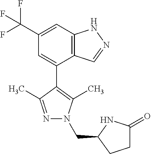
C1=C(C(F)(F)F)C=C(C2=C(C)N(CC3CCC(=O)N3)N=C2C)C2=C1NN=C2
